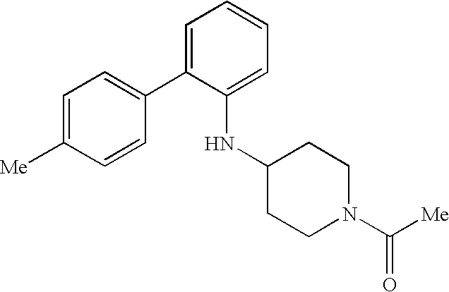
C1=C(C2=CC=C([Me])C=C2)C(NC2CCN(C([Me])=O)CC2)=CC=C1
